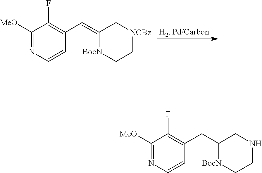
C1=CN=C([MeO])C(F)=C1C=C1C[NCBz]CC[BocN]1.C1=CN=C([MeO])C(F)=C1CC1CNCC[BocN]1
